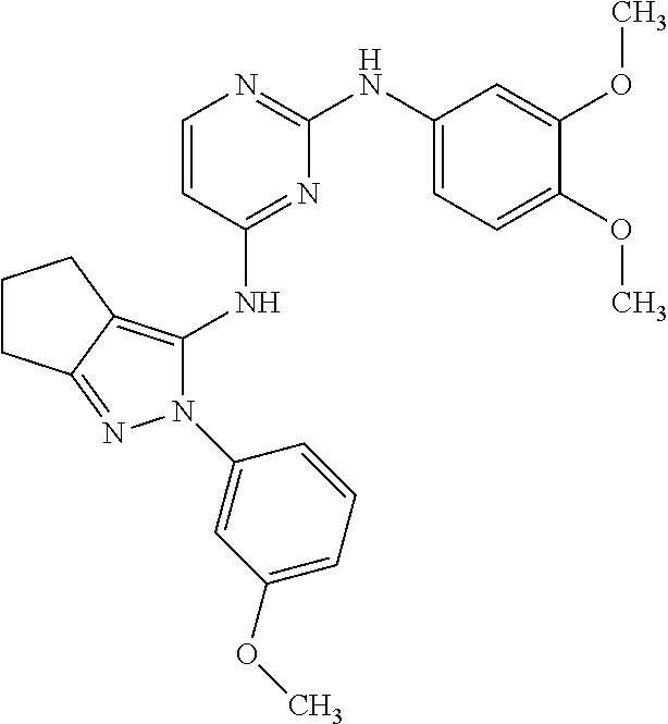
N1(C2=CC(OC)=CC=C2)C(NC2=NC(NC3=CC=C(OC)C(OC)=C3)=NC=C2)=C2C(=N1)CCC2
